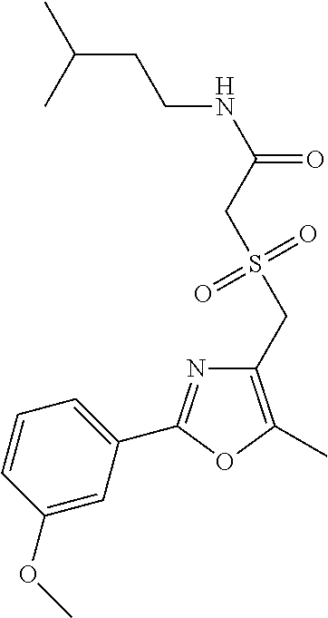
C1=CC(OC)=CC(C2=NC(CS(CC(NCCC(C)C)=O)(=O)=O)=C(C)O2)=C1
